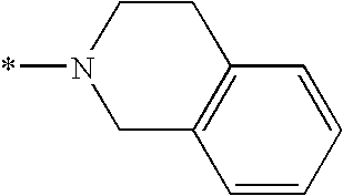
C1C2=C(CCN1*)C=CC=C2
